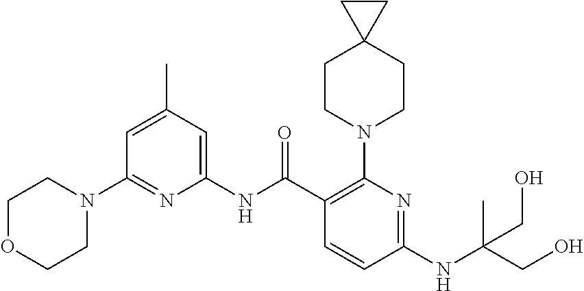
C1(NC(C2=C(N3CCC4(CC3)CC4)N=C(NC(CO)(C)CO)C=C2)=O)=CC(C)=CC(N2CCOCC2)=N1
